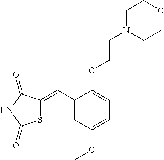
C1(C=C2SC(=O)NC2=O)=CC(OC)=CC=C1OCCN1CCOCC1
